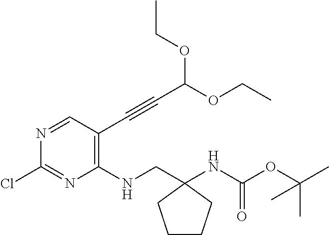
N1=CC(C#CC(OCC)OCC)=C(NCC2(NC(OC(C)(C)C)=O)CCCC2)N=C1Cl
